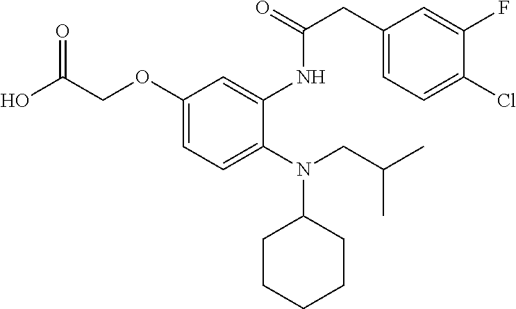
O(C1=CC=C(N(C2CCCCC2)CC(C)C)C(NC(CC2=CC=C(Cl)C(F)=C2)=O)=C1)CC(O)=O
